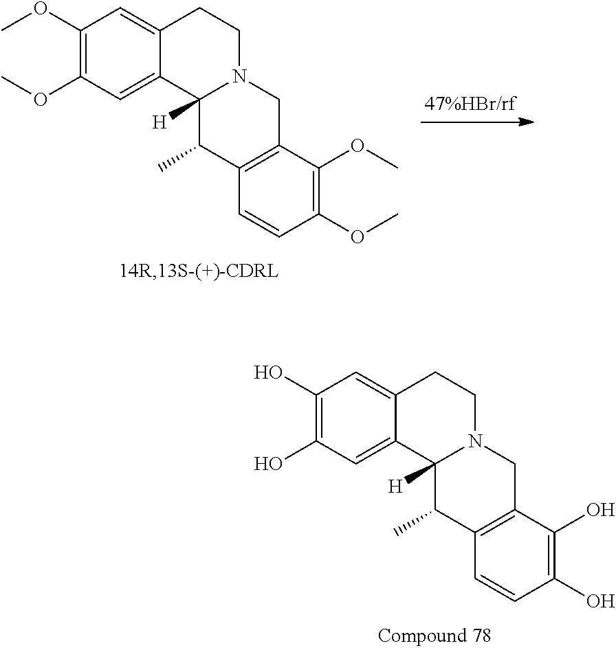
C1(O)=C(O)C=C2C(=C1)CCN1C2([H])C(C)C2=C(C1)C(O)=C(O)C=C2.C1(OC)=C(OC)C=C2C(=C1)CCN1C2([H])C(C)C2=C(C1)C(OC)=C(OC)C=C2
